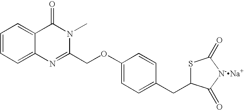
C1=CC=C2C(=C1)C(=O)N(C)C(COC1=CC=C(CC3SC(=O)[N-Na+]C3=O)C=C1)=N2
